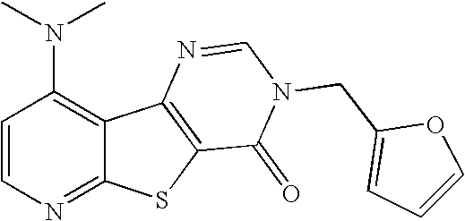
C1(N(C)C)=C2C(=NC=C1)SC1=C2N=CN(CC2=CC=CO2)C1=O
